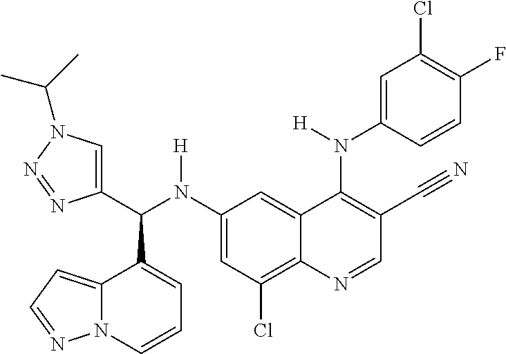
C1(N(C(C2=CN(C(C)C)N=N2)C2=CC=CN3C2=CC=N3)[H])=CC(Cl)=C2C(=C1)C(N(C1=CC(Cl)=C(F)C=C1)[H])=C(C#N)C=N2
